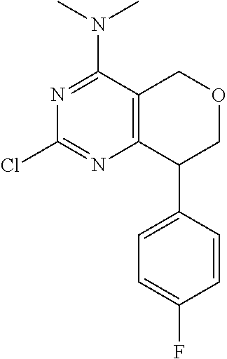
ClC1=NC2=C(COCC2C2=CC=C(F)C=C2)C(N(C)C)=N1
